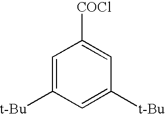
C1=C([t-Bu])C=C([t-Bu])C=C1[COCl]
